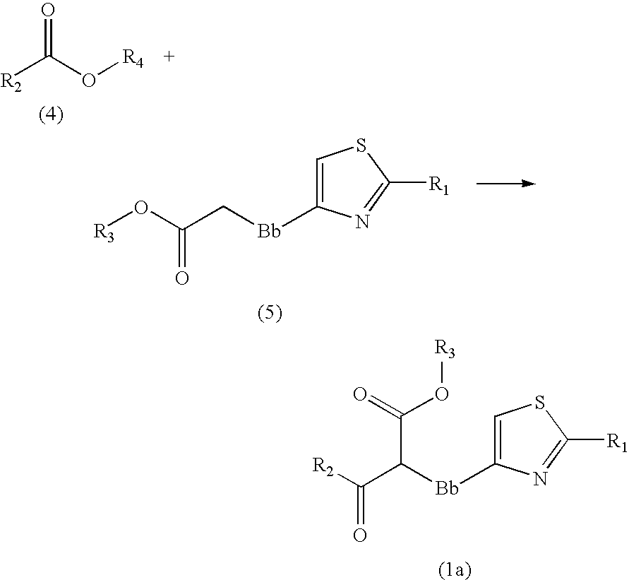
C1=C([Bb]CC(=O)O[R3])N=C([R1])S1.O=C(O[R4])[R2].C1=C([Bb]C(C(=O)[R2])C(O[R3])=O)N=C([R1])S1
